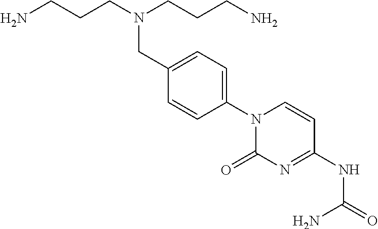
N1(C2=CC=C(CN(CCCN)CCCN)C=C2)C(=O)N=C(NC(=O)N)C=C1
